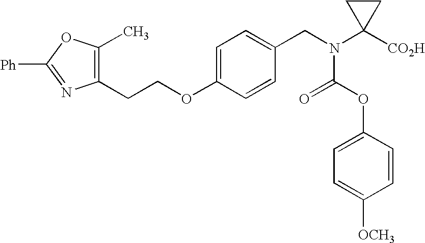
C1(CCOC2=CC=C(CN(C3([CO2H])CC3)C(OC3=CC=C([OCH3])C=C3)=O)C=C2)=C(C)OC([Ph])=N1
